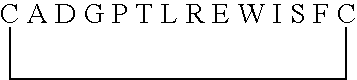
[C A D G P T L R E W I S F C]1CC1
